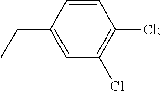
C1(Cl)=C(Cl)C=CC(CC)=C1
